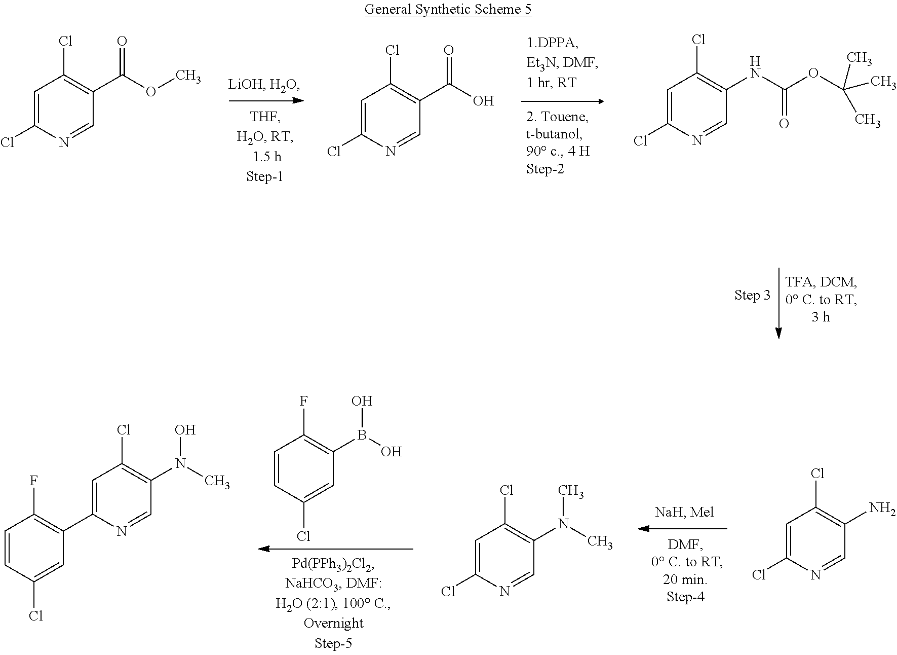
C1=C(Cl)N=CC(C(OC)=O)=C1Cl.C1=C(Cl)N=CC(C(O)=O)=C1Cl.C1=C(Cl)N=CC(NC(OC(C)(C)C)=O)=C1Cl.C1=CC(Cl)=CC(B(O)O)=C1F.C1=C(Cl)N=CC(N(C)C)=C1Cl.ClC1=C(N(C)O)C=NC(C2=C(F)C=CC(Cl)=C2)=C1.C1=C(Cl)N=CC(N)=C1Cl
